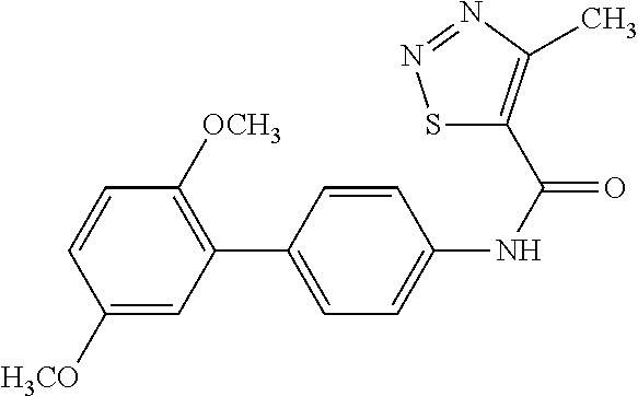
C1([H3CO])=CC(C2=CC=C(NC(=O)C3=C(C)N=NS3)C=C2)=C([OCH3])C=C1
